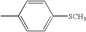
C1=CC(C)=CC=C1[SCH3]
